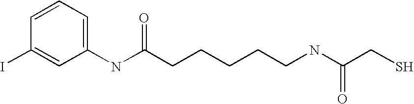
C1=CC=C(NC(CCCCCNC(CS)=O)=O)C=C1I
